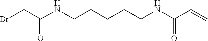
BrCC(NCCCCCNC(C=C)=O)=O
